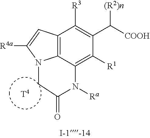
C12=C3C(=C([R1])C(C([COOH])[(R2)n])=C1[R3])N([Ra])C(=O)CN3C([R4a])=C2
